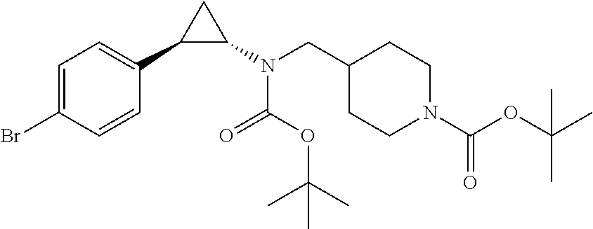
C1=C(Br)C=CC(C2C(N(CC3CCN(C(=O)OC(C)(C)C)CC3)C(=O)OC(C)(C)C)C2)=C1
